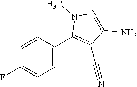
C1=CC(F)=CC=C1C1=C(C#N)C(N)=NN1C
